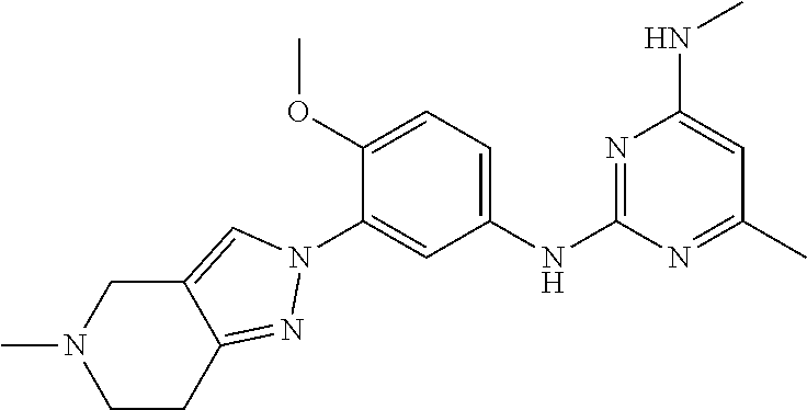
C1(NC2=NC(NC)=CC(C)=N2)=CC=C(OC)C(N2C=C3C(=N2)CCN(C)C3)=C1
